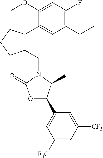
C1(CN2C(=O)OC(C3=CC([F3C])=CC([CF3])=C3)C2C)=C(C2=CC(C(C)C)=C(F)C=C2OC)CCC1
